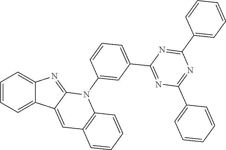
C1=CC=C2C(=C1)N=C1C2=CC2=C(N1C1=CC(C3=NC(C4=CC=CC=C4)=NC(C4=CC=CC=C4)=N3)=CC=C1)C=CC=C2
